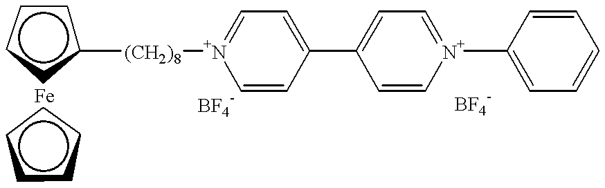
c1cccc1[(CH2)8][N+]1=CC=C(C2=CC=[N+](C3=CC=CC=C3)C=C2)C=C1.c1cccc1
